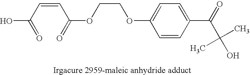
C1=CC(C(=O)C(O)(C)C)=CC=C1OCCOC(C=CC(O)=O)=O
